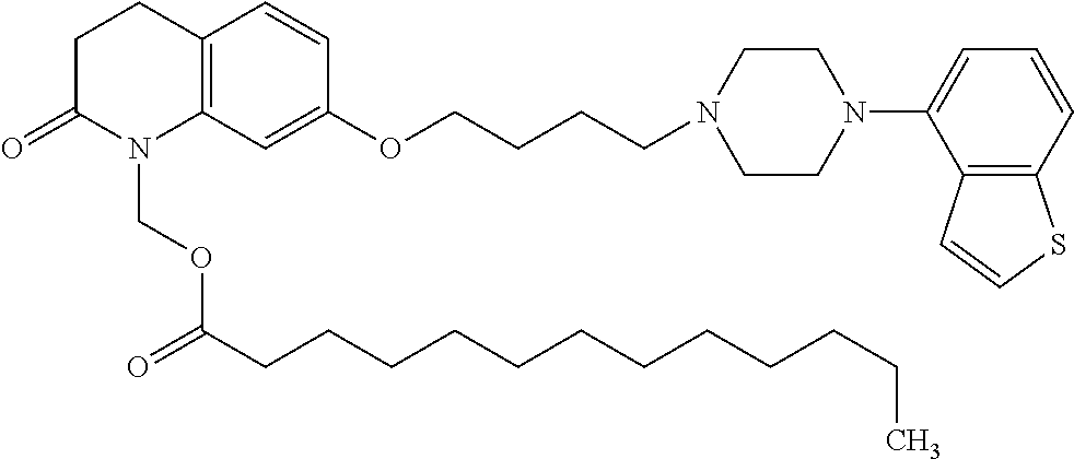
C1C(=O)N(COC(CCCCCCCCCCCC)=O)C2=C(C1)C=CC(OCCCCN1CCN(C3=CC=CC4=C3C=CS4)CC1)=C2
